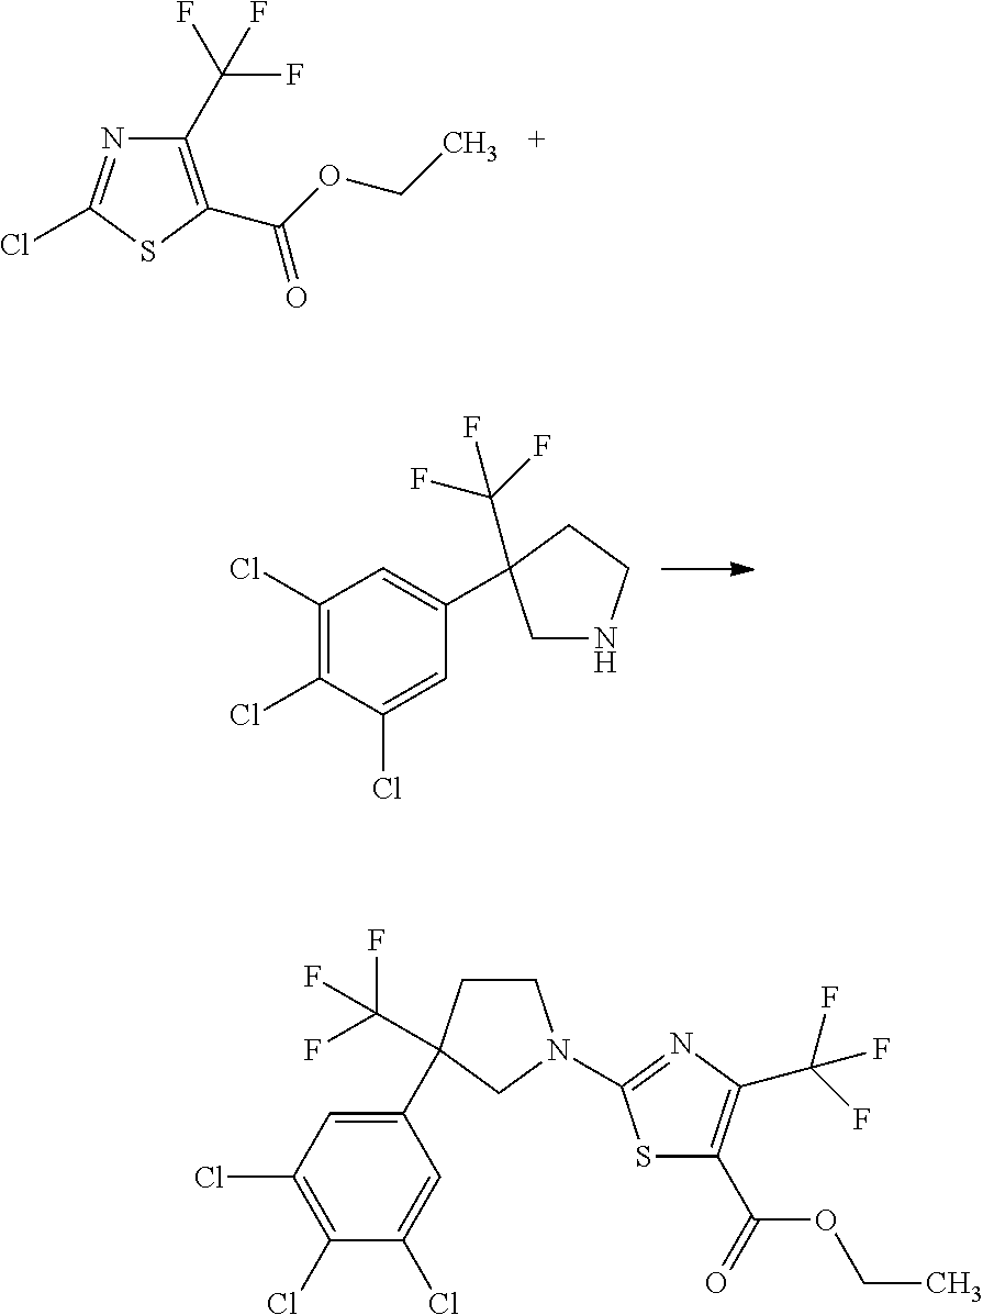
C1(C(F)(F)F)=C(C(OCC)=O)SC(Cl)=N1.C1(Cl)=C(Cl)C(Cl)=CC(C2(C(F)(F)F)CNCC2)=C1.C1CC(C(F)(F)F)(C2=CC(Cl)=C(Cl)C(Cl)=C2)CN1C1=NC(C(F)(F)F)=C(C(OCC)=O)S1
